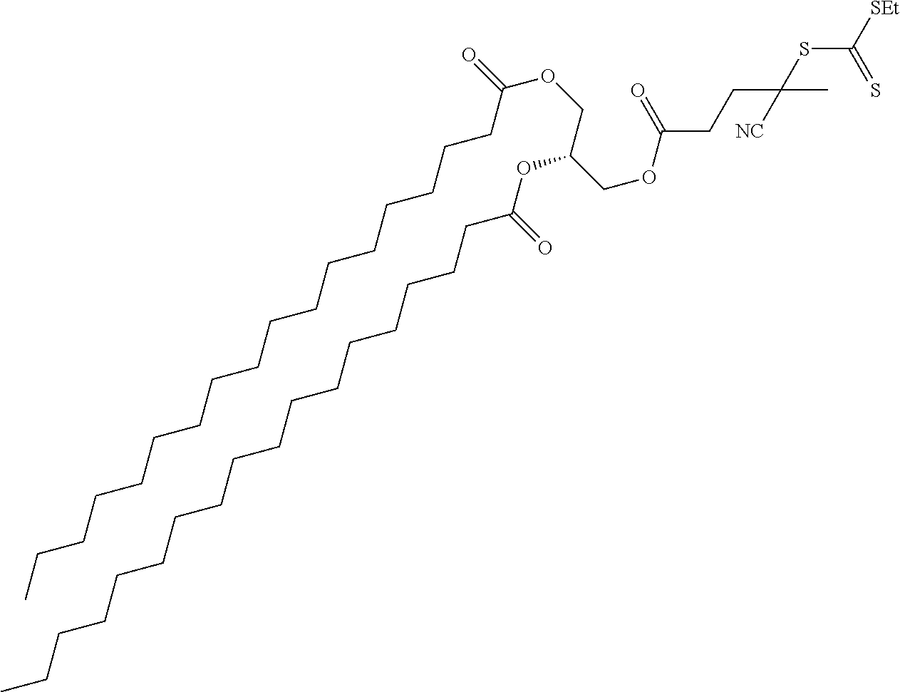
C(CC(SC([SEt])=S)(C)[NC])C(=O)OCC(COC(CCCCCCCCCCCCCCCCC)=O)OC(CCCCCCCCCCCCCCCCC)=O
